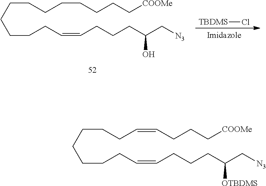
C(CCCCCC=CCCCC([OTBDMS])C[N3])CC=CCCC[COOMe].C(CCCCCC=CCCCC(O)C[N3])CCCCCC[COOMe].[TBDMS]Cl
